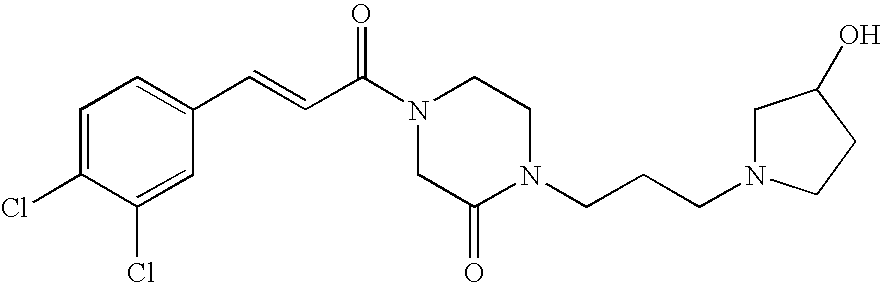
C1=C(Cl)C(Cl)=CC(C=CC(N2CCN(CCCN3CC(O)CC3)C(=O)C2)=O)=C1
